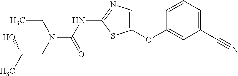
O(C1=CN=C(NC(=O)N(CC)CC(O)C)S1)C1=CC(C#N)=CC=C1
